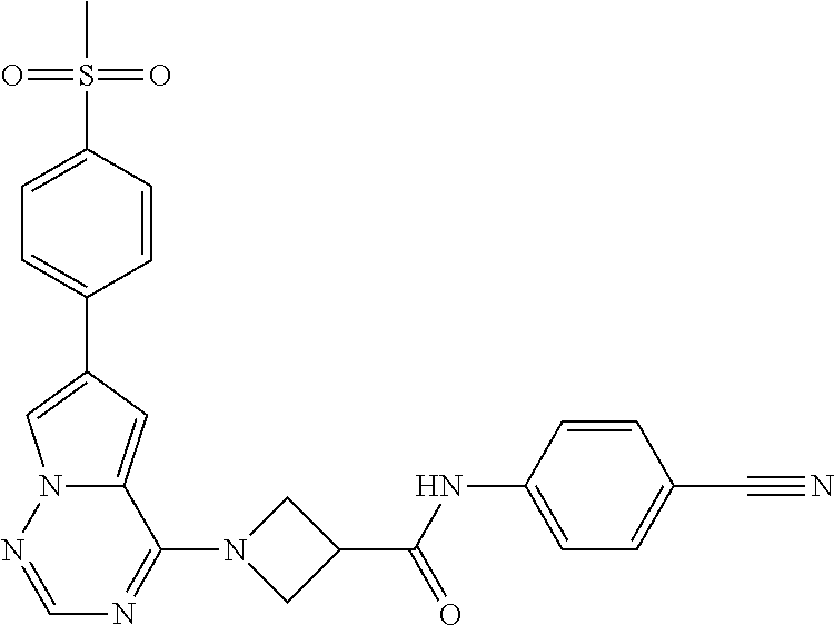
N12C(=CC(C3=CC=C(S(C)(=O)=O)C=C3)=C1)C(N1CC(C(NC3=CC=C(C#N)C=C3)=O)C1)=NC=N2
